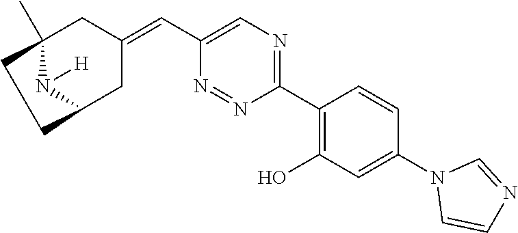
C1(C2=C(O)C=C(N3C=CN=C3)C=C2)=NC=C(C=C2CC3(C)N([H])C(C2)CC3)N=N1
